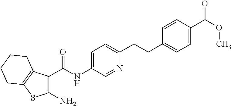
C1=C(NC(=O)C2=C(N)SC3=C2CCCC3)C=NC(CCC2=CC=C(C(OC)=O)C=C2)=C1
